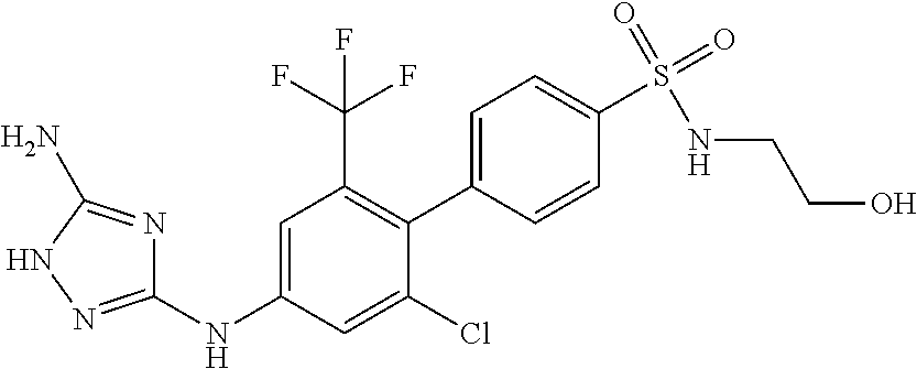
C1(NC2=CC(C(F)(F)F)=C(C3=CC=C(S(=O)(=O)NCCO)C=C3)C(Cl)=C2)=NNC(N)=N1
